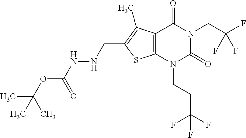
C12=C(N(CCC(F)(F)F)C(=O)N(CC(F)(F)F)C1=O)SC(CNNC(OC(C)(C)C)=O)=C2C
